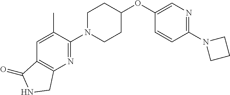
C1(N2CCC(OC3=CN=C(N4CCC4)C=C3)CC2)=NC2=C(C=C1C)C(=O)NC2
